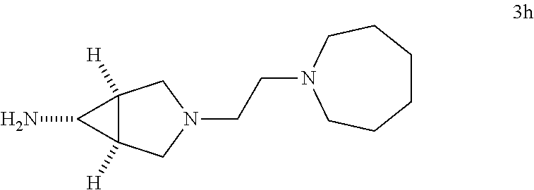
C12([H])C([H])(CN(CCN3CCCCCC3)C1)C2N
